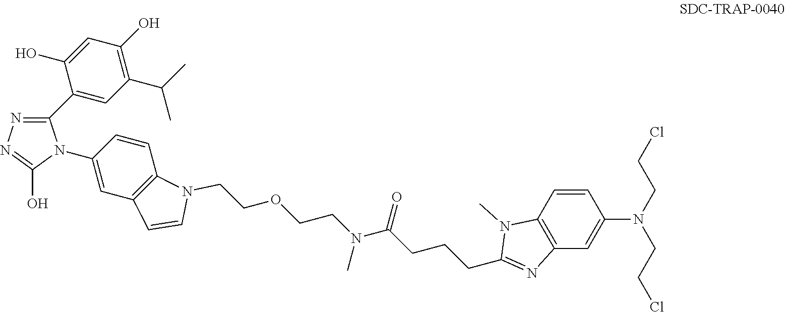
C1(C2=CC(C(C)C)=C(O)C=C2O)=NN=C(O)N1C1=CC2=C(C=C1)N(CCOCCN(C(CCCC1=NC3=C(N1C)C=CC(N(CCCl)CCCl)=C3)=O)C)C=C2
